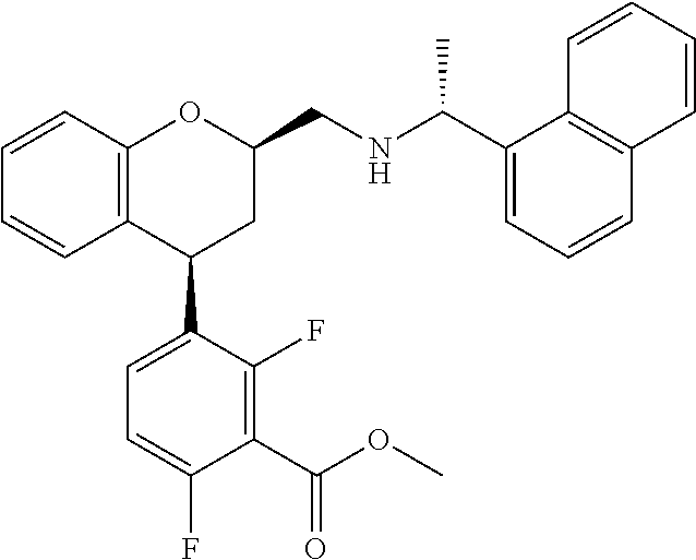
C12=C(C(C3=CC=C(F)C(C(OC)=O)=C3F)CC(CNC(C)C3=CC=CC4=C3C=CC=C4)O1)C=CC=C2
